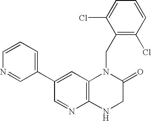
C12=C(NCC(=O)N1CC1=C(Cl)C=CC=C1Cl)N=CC(C1=CC=CN=C1)=C2
